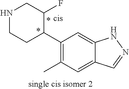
C1(C2C(F)CNCC2)=C(C)C=C2C(=C1)NN=C2
